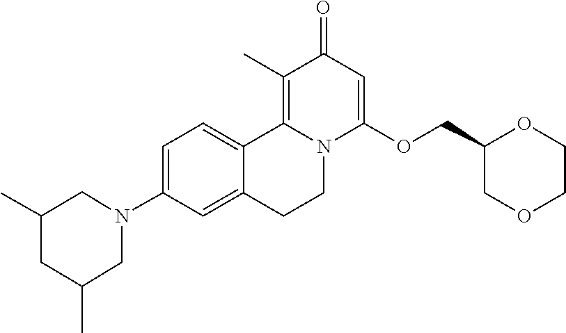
C1=C(N2CC(C)CC(C)C2)C=C2C(=C1)C1=C(C)C(=O)C=C(OCC3COCCO3)N1CC2
